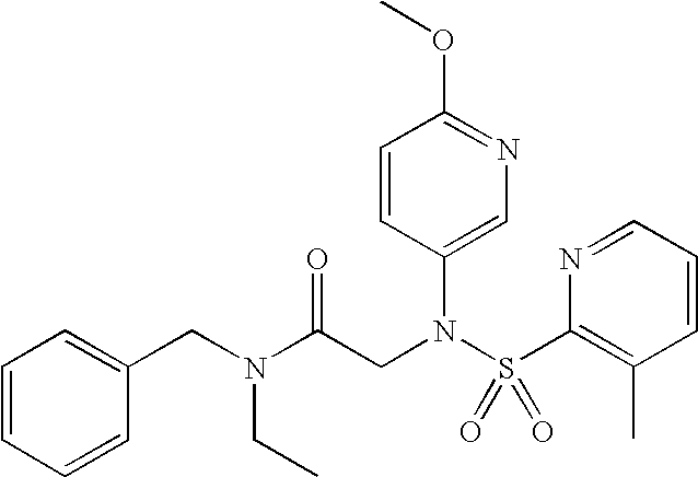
C1(CN(C(CN(S(C2=C(C)C=CC=N2)(=O)=O)C2=CN=C(OC)C=C2)=O)CC)=CC=CC=C1
